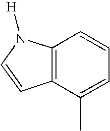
C12=C(C(C)=CC=C1)C=CN2[H]
